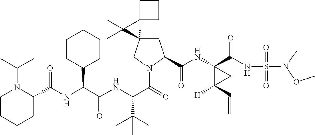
C1C2(CN(C(=O)C(NC(C(NC(C3N(C(C)C)CCCC3)=O)C3CCCCC3)=O)C(C)(C)C)C1C(NC1(C(NS(=O)(=O)N(C)OC)=O)C([H])(C=C)C1)=O)C1(C2(C)C)CCC1
